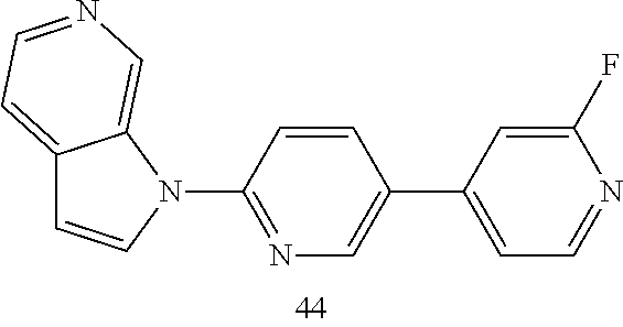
C12=CC=NC=C1N(C1=NC=C(C3=CC=NC(F)=C3)C=C1)C=C2
